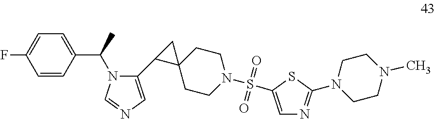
C1(C2=CN=CN2C(C2=CC=C(F)C=C2)C)C2(CCN(S(=O)(=O)C3=CN=C(N4CCN(C)CC4)S3)CC2)C1
